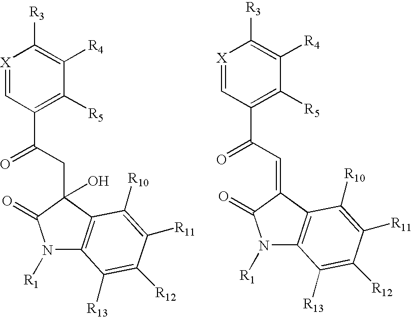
[X]1=CC(C(CC2(O)C3=C(N([R1])C2=O)C([R13])=C([R12])C([R11])=C3[R10])=O)=C([R5])C([R4])=C1[R3].[X]1=CC(C(C=C2C3=C(N([R1])C2=O)C([R13])=C([R12])C([R11])=C3[R10])=O)=C([R5])C([R4])=C1[R3]
